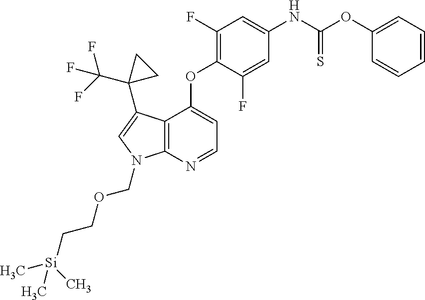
C12=C(N=CC=C1OC1=C(F)C=C(NC(OC3=CC=CC=C3)=S)C=C1F)N(COCC[Si](C)(C)C)C=C2C1(C(F)(F)F)CC1
